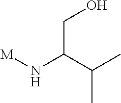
[M]NC(C(C)C)CO
